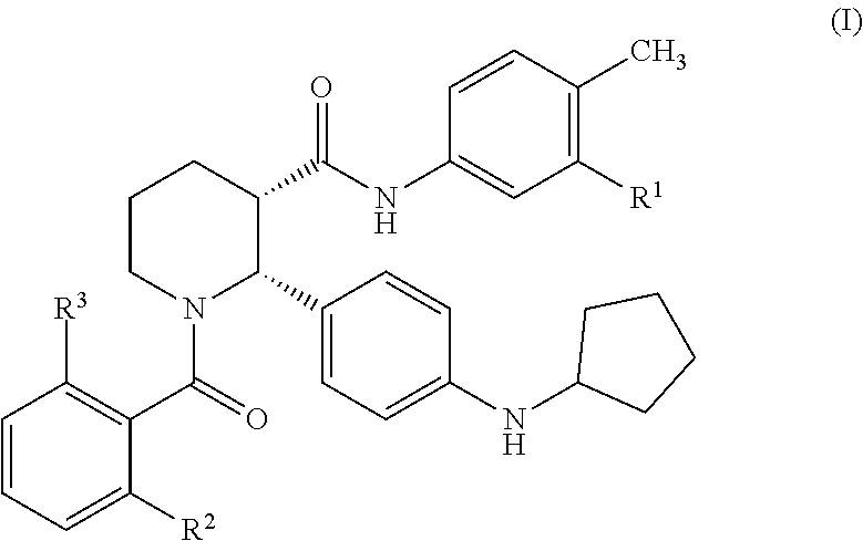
C1CN(C(C2=C([R3])C=CC=C2[R2])=O)C(C2=CC=C(NC3CCCC3)C=C2)C(C(NC2=CC([R1])=C(C)C=C2)=O)C1
